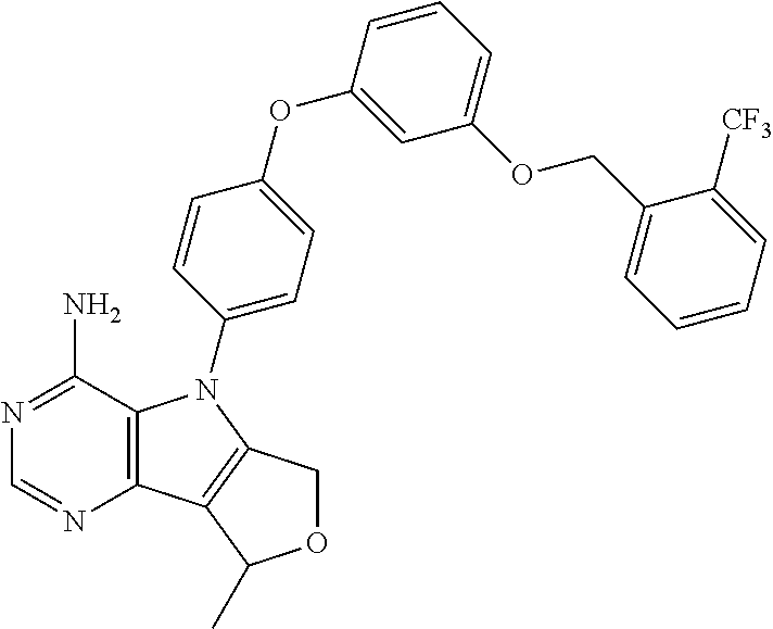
C12=C(C(N)=NC=N1)N(C1=CC=C(OC3=CC(OCC4=CC=CC=C4[CF3])=CC=C3)C=C1)C1=C2C(C)OC1
